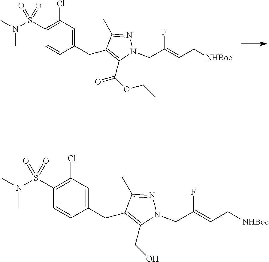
C(C1=C(C(OCC)=O)N(CC(=CC[NHBoc])F)N=C1C)C1=CC(Cl)=C(S(N(C)C)(=O)=O)C=C1.C(C1=C(CO)N(CC(=CC[NHBoc])F)N=C1C)C1=CC(Cl)=C(S(N(C)C)(=O)=O)C=C1
